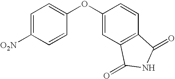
C1(OC2=CC=C([O2N])C=C2)=CC2=C(C=C1)C(=O)NC2=O
